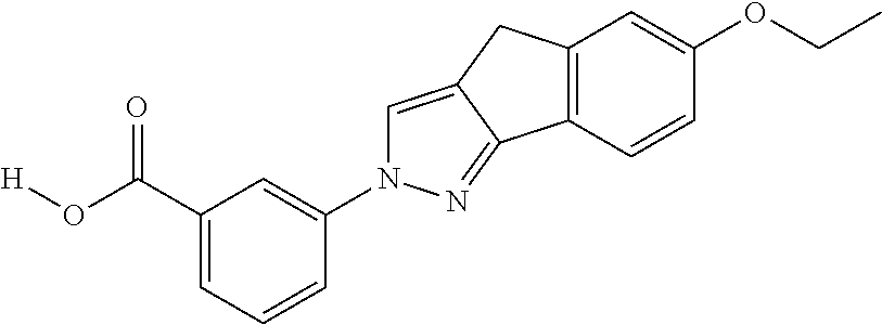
C1(C(O[H])=O)=CC=CC(N2C=C3C(=N2)C2=C(C3)C=C(OCC)C=C2)=C1
